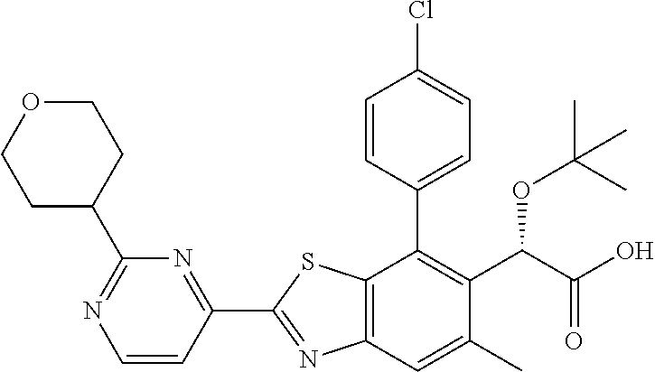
C1(C2=NC3=C(S2)C(C2=CC=C(Cl)C=C2)=C(C(OC(C)(C)C)C(=O)O)C(C)=C3)=NC(C2CCOCC2)=NC=C1
